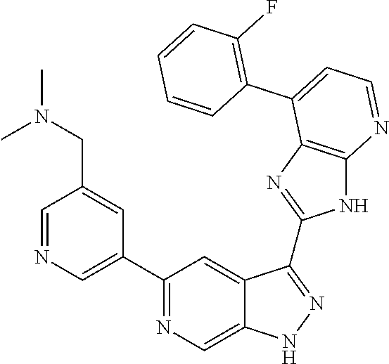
C1=NC=C(C2=NC=C3C(=C2)C(C2=NC4=C(N2)N=CC=C4C2=C(F)C=CC=C2)=NN3)C=C1CN(C)C
